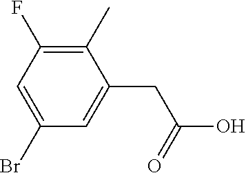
C1(C)=C(F)C=C(Br)C=C1CC(O)=O
